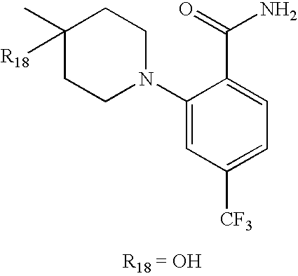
C1(C)([R18])CCN(C2=CC([CF3])=CC=C2C(=O)N)CC1
